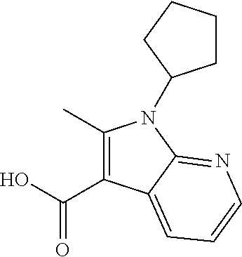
C(O)(=O)C1=C(C)N(C2CCCC2)C2=NC=CC=C12
